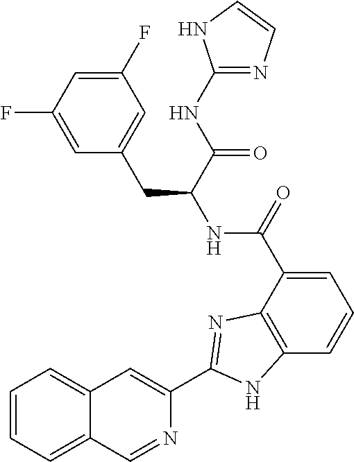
C1=C(C(NC(CC2=CC(F)=CC(F)=C2)C(=O)NC2=NC=CN2)=O)C2=C(C=C1)NC(C1=CC3=CC=CC=C3C=N1)=N2
